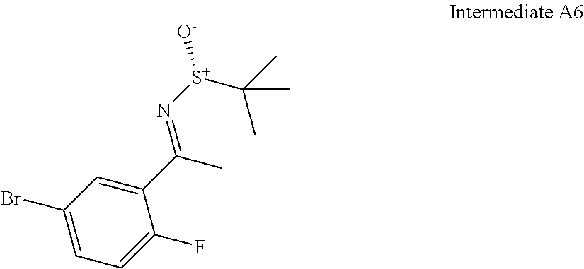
C1(Br)=CC=C(F)C(C(=N[S+]([O-])C(C)(C)C)C)=C1
